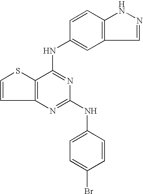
C12=C(C(NC3=CC4=C(C=C3)NN=C4)=NC(NC3=CC=C(Br)C=C3)=N1)SC=C2
